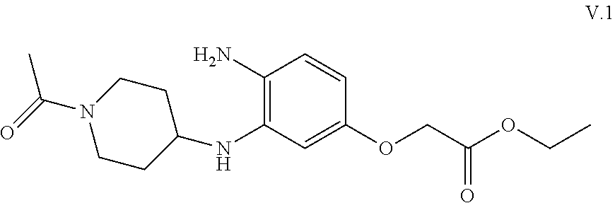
N(C1=C(N)C=CC(OCC(OCC)=O)=C1)C1CCN(C(C)=O)CC1
